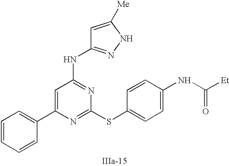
C1=C(C2=CC=CC=C2)N=C(SC2=CC=C(NC([Et])=O)C=C2)N=C1NC1=NNC([Me])=C1
